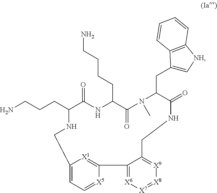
C(C1C(=O)NC(CCCCN)C(=O)N(C)C(CC2=C[NH]C3=C2C=CC=C3)C(=O)NCC2=[X9][X8]=[X7][X6]=C2C2=[X1]C(=CC=[X5]2)CN1)CCN
